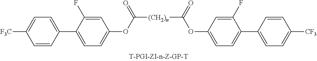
[(CH2)n](C(=O)OC1=CC=C(C2=CC=C([CF3])C=C2)C(F)=C1)C(OC1=CC=C(C2=CC=C([CF3])C=C2)C(F)=C1)=O
